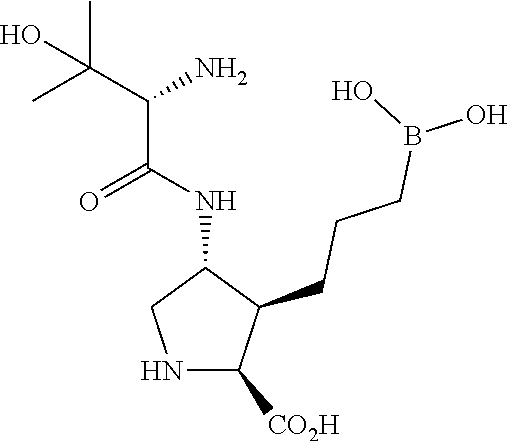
N1C([CO2H])C(CCCB(O)O)C(NC(C(C(C)(C)O)N)=O)C1
